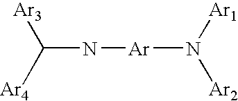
[Ar3]C([Ar4])N[Ar]N([Ar2])[Ar1]
